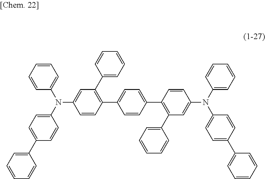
C1=CC=C(N(C2=CC=C(C3=CC=CC=C3)C=C2)C2=CC(C3=CC=CC=C3)=C(C3=CC=C(C4=C(C5=CC=CC=C5)C=C(N(C5=CC=C(C6=CC=CC=C6)C=C5)C5=CC=CC=C5)C=C4)C=C3)C=C2)C=C1
